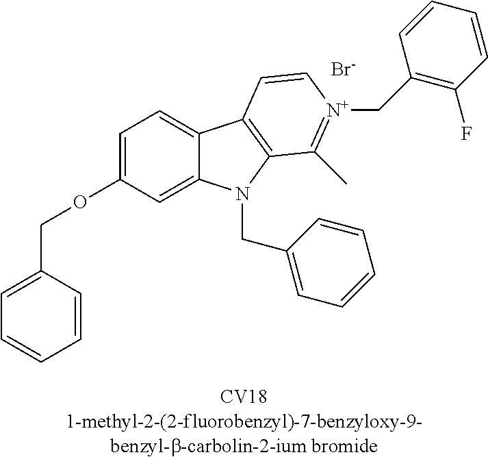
C1=CC(COC2=CC=C3C(=C2)N(CC2=CC=CC=C2)C2=C3C=C[N+](CC3=C(F)C=CC=C3)=C2C)=CC=C1.[Br-]
